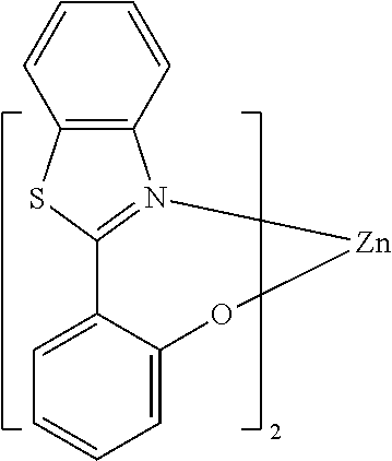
C1=CC2=C(C=C1)N1=C(S2)C2=CC=CC=C2O[Zn]1
